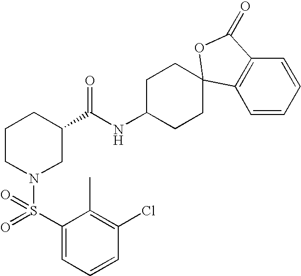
C1(Cl)=C(C)C(S(=O)(N2CC(C(NC3CCC4(CC3)C3=C(C=CC=C3)C(=O)O4)=O)CCC2)=O)=CC=C1
